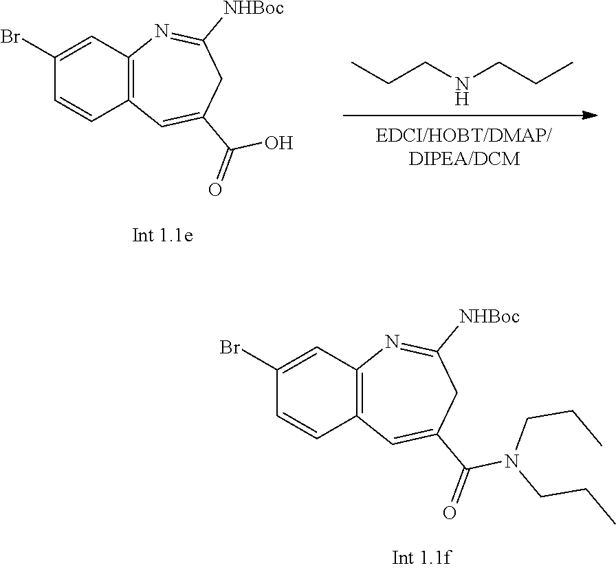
C1=CC2=C(C=C1Br)N=C([NHBoc])CC(C(=O)N(CCC)CCC)=C2.C1=CC2=C(C=C1Br)N=C([NHBoc])CC(C(=O)O)=C2.CCCNCCC
